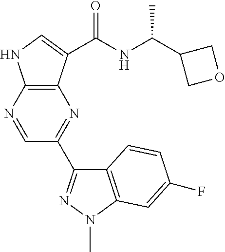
C12=C(N=CC(C3=NN(C)C4=C3C=CC(F)=C4)=N1)NC=C2C(NC(C)C1COC1)=O
